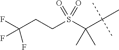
FC(CCS(C(C(C)(C)C)(C)C)(=O)=O)(F)F
